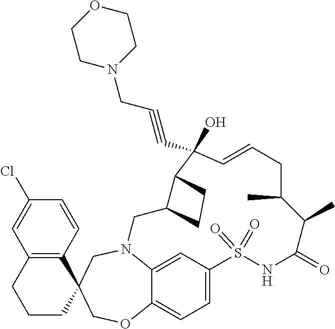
N12C3=CC(=CC=C3OCC3(C4=C(C=C(Cl)C=C4)CCC3)C1)S(=O)(=O)NC(=O)C(C)C(C)CC=CC(O)(C#CCN1CCOCC1)C1C(C2)CC1
